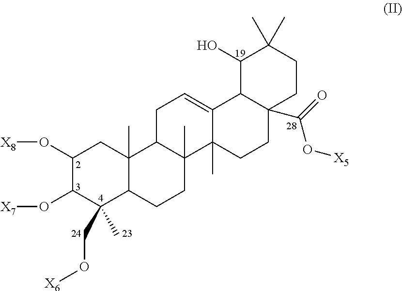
C1(O[X8])C(O[X7])C(CO[X6])(C)C2C(C)(C1)C1C(C)(CC2)C2(C)C(=CC1)C1C(O)C(C)(C)CCC1(C(=O)O[X5])CC2
